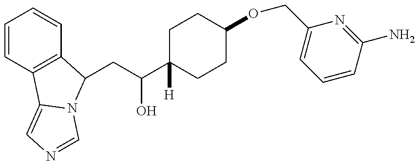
C1=CC2=C(C=C1)C(CC(C1([H])CCC(OCC3=CC=CC(N)=N3)CC1)O)N1C2=CN=C1
